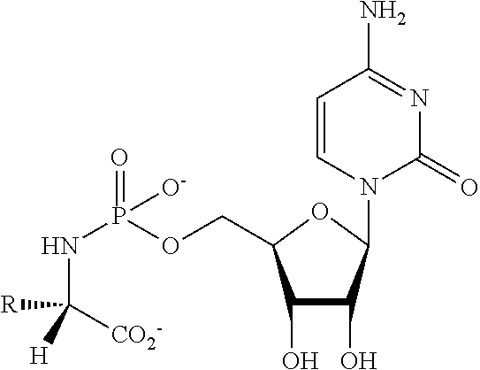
C1(O)C(O)C(N2C(=O)N=C(N)C=C2)OC1COP(NC([H])([CO2-])[R])([O-])=O
